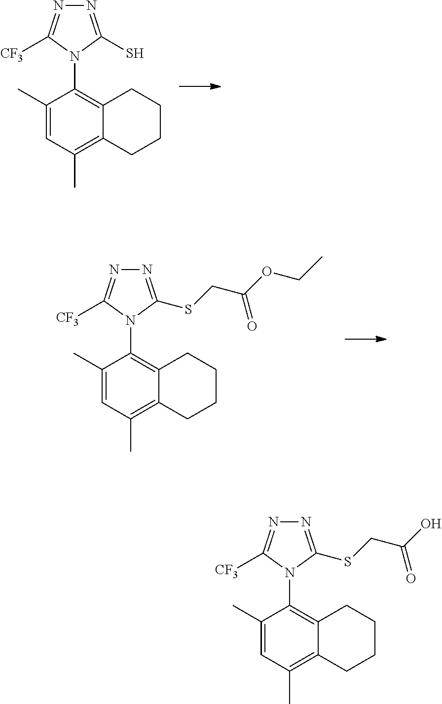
C1=C(C)C(N2C([CF3])=NN=C2SCC(O)=O)=C2C(=C1C)CCCC2.C1=C(C)C(N2C([CF3])=NN=C2S)=C2C(=C1C)CCCC2.C1=C(C)C(N2C([CF3])=NN=C2SCC(OCC)=O)=C2C(=C1C)CCCC2
